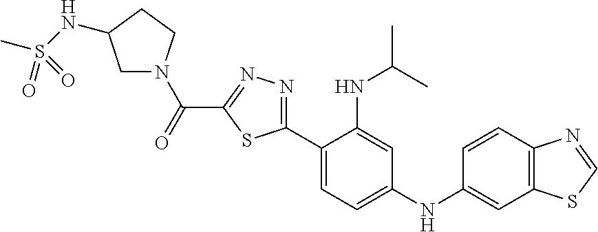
C1N(C(=O)C2=NN=C(C3=CC=C(NC4=CC5=C(C=C4)N=CS5)C=C3NC(C)C)S2)CCC1NS(C)(=O)=O
